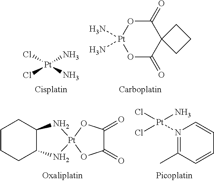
Cl[Pt](Cl)(N)N.N[Pt]1(N)OC(=O)C2(C(=O)O1)CCC2.C1CCC2C(C1)N[Pt]1(N2)OC(=O)C(=O)O1.N1([Pt](Cl)(Cl)N)=C(C)C=CC=C1
